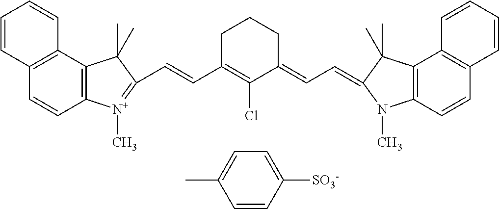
C1=CC(C)=CC=C1[SO3-].C12=C(C3=C(C=C1)[N+](C)=C(C=CC1=C(Cl)C(=CC=C4C(C)(C)C5=C(C=CC6=C5C=CC=C6)N4C)CCC1)C3(C)C)C=CC=C2
